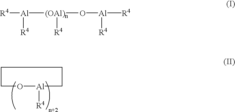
[R4][Al]([(OAl)n](O[Al]([R4])[R4])[R4])[R4].C1O[Al]([R4])CCC1
